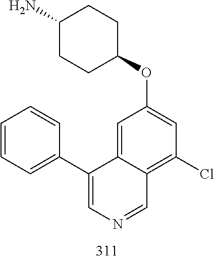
C1(C2=CN=CC3=C(Cl)C=C(OC4CCC(N)CC4)C=C32)=CC=CC=C1
